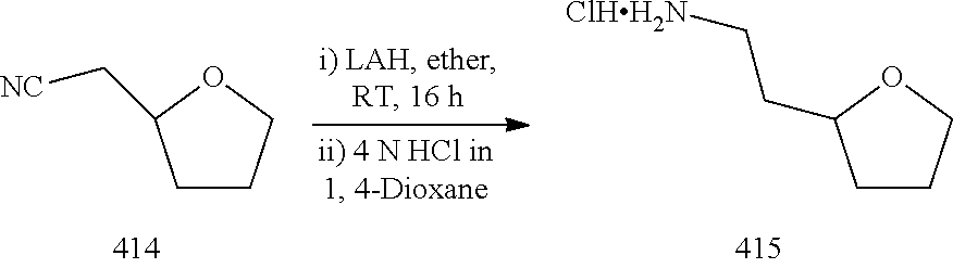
C1CCOC1CC[ClHH2N].C1CCOC1C[NC]
